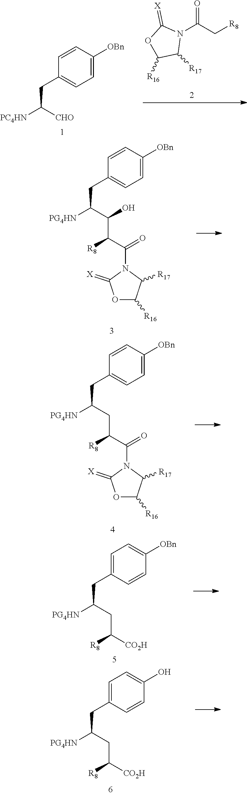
C1(=[X])N(C(=O)C[R8])C([R17])C([R16])O1.C1(CC([PC4HN])[CHO])=CC=C([OBn])C=C1.[X]=C1OC([R16])C([R17])N1C(C([R8])C(C(CC1=CC=C([OBn])C=C1)[PG4HN])O)=O.C1=CC([OBn])=CC=C1CC(CC([R8])C(=O)N1C(=[X])OC([R16])C1[R17])[PG4HN].C1=C(CC(CC([R8])[CO2H])[PG4HN])C=CC([OBn])=C1.C1=C(O)C=CC(CC(CC([R8])[CO2H])[PG4HN])=C1
